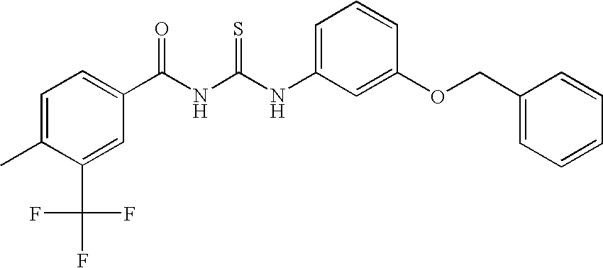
C(NC(NC1=CC=CC(OCC2=CC=CC=C2)=C1)=S)(=O)C1=CC=C(C)C(C(F)(F)F)=C1
